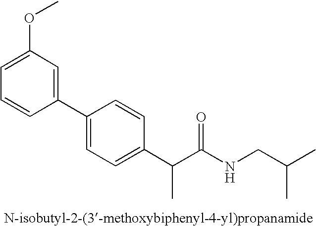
C1(C2=CC=C(C(C(NCC(C)C)=O)C)C=C2)=CC(OC)=CC=C1
